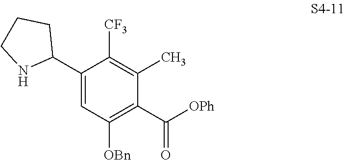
C1(C2CCCN2)=CC([OBn])=C(C([OPh])=O)C(C)=C1[CF3]
